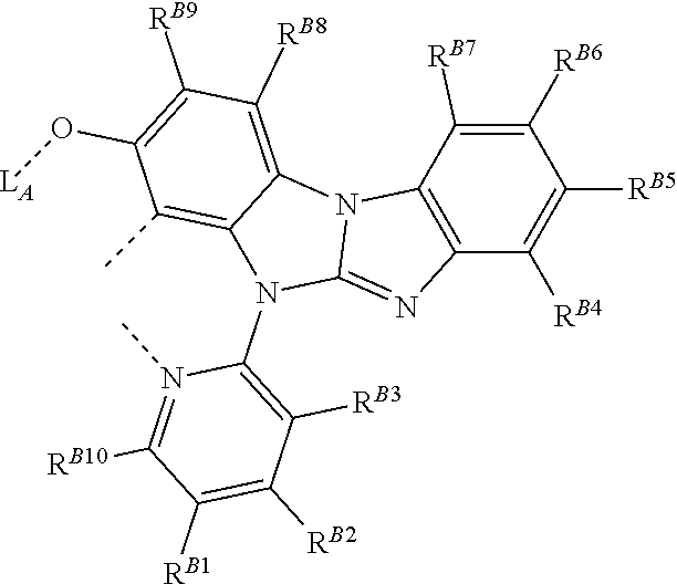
CN1=C([RB10])C([RB1])=C([RB2])C([RB3])=C1N1C2=NC3=C(N2C2=C([RB8])C([RB9])=C(O[LA])C(C)=C12)C([RB7])=C([RB6])C([RB5])=C3[RB4]
